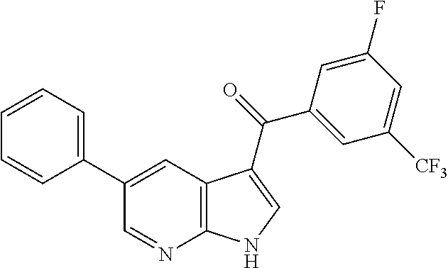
C1(C2=CC3=C(N=C2)NC=C3C(C2=CC([CF3])=CC(F)=C2)=O)=CC=CC=C1
